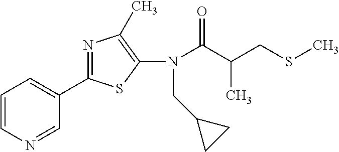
C1(C2=NC(C)=C(N(C(C(CSC)C)=O)CC3CC3)S2)=CC=CN=C1
